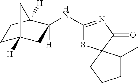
C1C2([H])CC(NC3=NC(=O)C4(S3)CCCC4C)([H])C([H])(C1)C2
